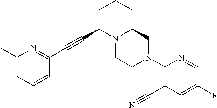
C1(C)=CC=CC(C#CC2N3C(CCC2)CN(C2=C(C#N)C=C(F)C=N2)CC3)=N1
